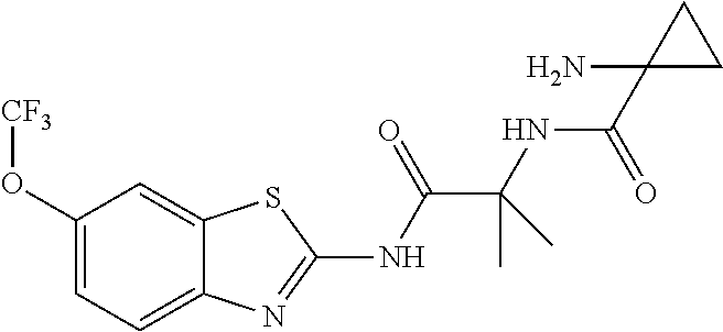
C1(O[CF3])=CC=C2C(=C1)SC(NC(C(NC(C1(N)CC1)=O)(C)C)=O)=N2
